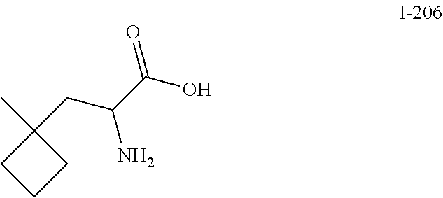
C1CCC1(C)CC(N)C(O)=O
